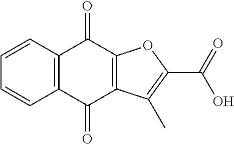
C1=CC2=C(C=C1)C(=O)C1=C(C2=O)OC(C(O)=O)=C1C
